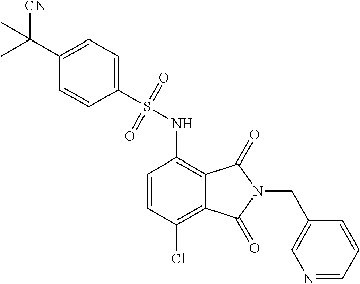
C1=CC(Cl)=C2C(=C1NS(=O)(=O)C1=CC=C(C(C)([CN])C)C=C1)C(=O)N(CC1=CN=CC=C1)C2=O
